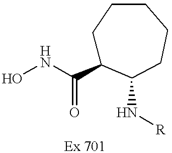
ONC(=O)C1CCCCCC1N[R]
